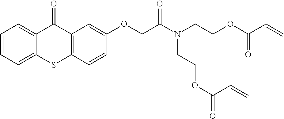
C1=CC=C2C(=C1)C(=O)C1=C(C=CC(OCC(N(CCOC(C=C)=O)CCOC(=O)C=C)=O)=C1)S2
